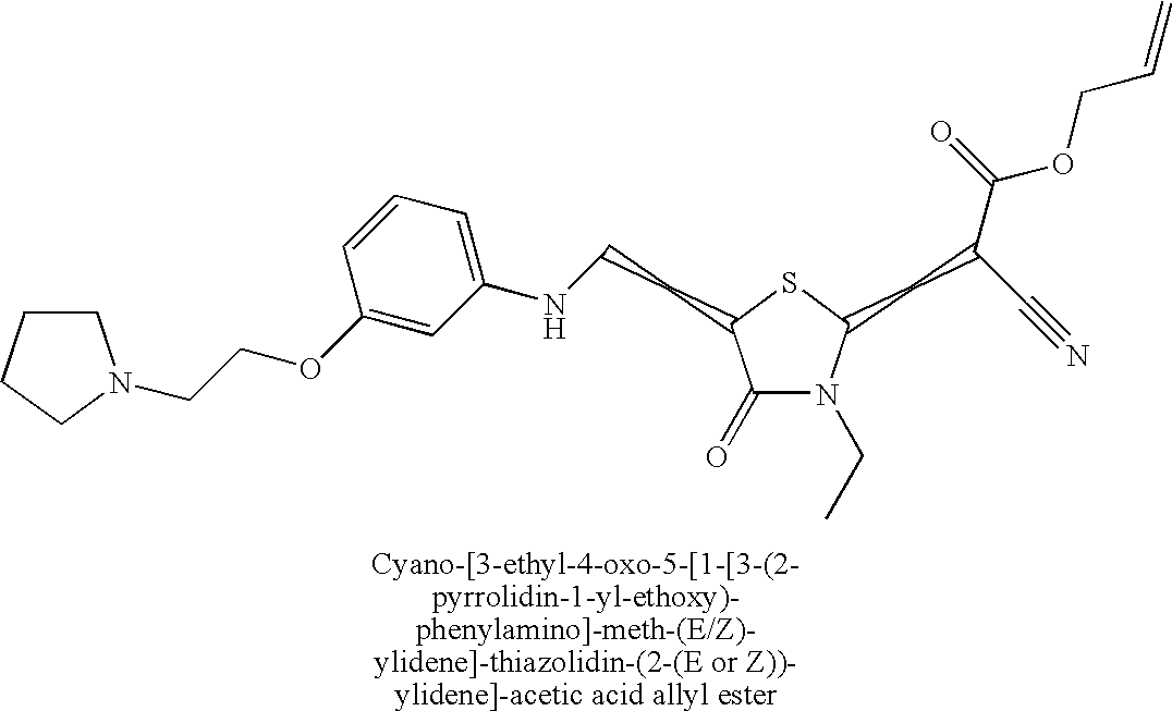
C1(=O)N(CC)C(CC(C(OCC=C)=O)C#N)SC1CCNC1=CC=CC(OCCN2CCCC2)=C1
